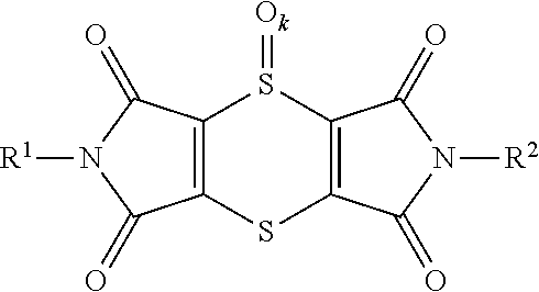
C12=C(SC3=C(S1=[Ok])C(=O)N([R2])C3=O)C(=O)N([R1])C2=O
